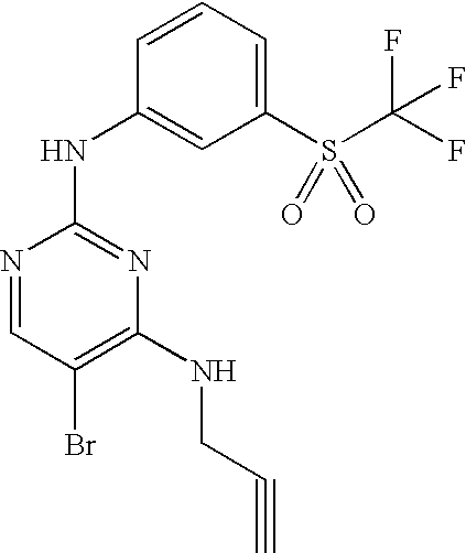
N1=CC(Br)=C(NCC#C)N=C1NC1=CC(S(C(F)(F)F)(=O)=O)=CC=C1
